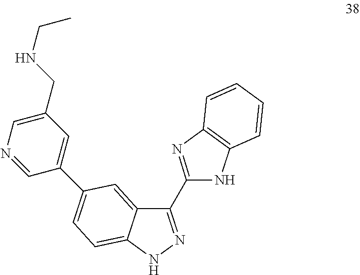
C1(C2=NC3=C(N2)C=CC=C3)=NNC2=CC=C(C3=CC(CNCC)=CN=C3)C=C12
